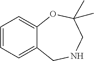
C12=CC=CC=C1OC(C)(C)CNC2
